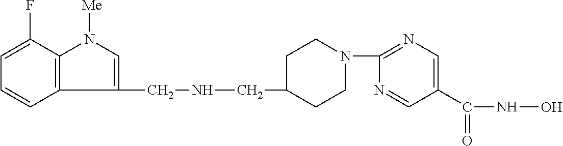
C1(CNCC2CCN(C3=NC=C(C(NO)=O)C=N3)CC2)=CN([Me])C2=C1C=CC=C2F
